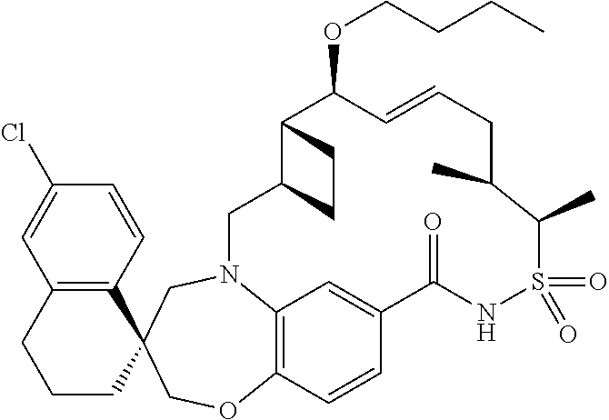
C1CC2(C3=C(C1)C=C(Cl)C=C3)COC1=C3N(C2)CC2C(C(OCCCC)C=CCC(C)C(C)S(=O)(=O)NC(=O)C(=C3)C=C1)CC2
